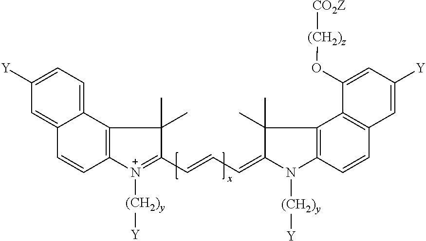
C12=CC=C([Y])C=C1C=CC1=C2C(C)(C)C(C=CC=C2N([(CH2)y][Y])C3=C(C4=C(C=C([Y])C=C4O[(CH2)z][CO2Z])C=C3)C2(C)C)=[N+]1[(CH2)y][Y]
